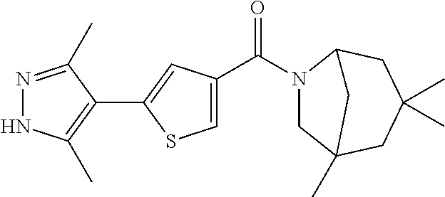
C1(C2=CC(C(N3CC4(C)CC(C)(C)CC3C4)=O)=CS2)=C(C)NN=C1C
